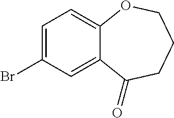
C1=C(Br)C=C2C(=C1)OCCCC2=O
